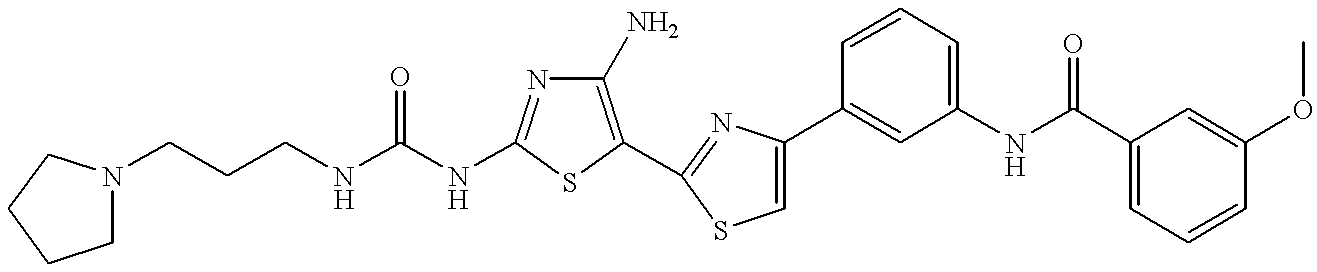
C(NC1=NC(N)=C(C2=NC(C3=CC(NC(C4=CC=CC(OC)=C4)=O)=CC=C3)=CS2)S1)(NCCCN1CCCC1)=O
